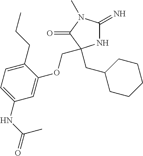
N1C(=N)N(C)C(=O)C1(CC1CCCCC1)COC1=CC(NC(C)=O)=CC=C1CCC
